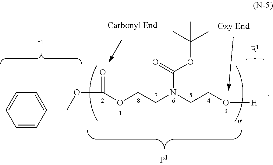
C1=CC(COC(=O)OCCN(CCO[H])C(=O)OC(C)(C)C)=CC=C1
